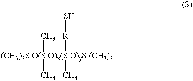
[(CH3)3SiO(SiO)x(SiO)ySi(CH3)3](C)(C)([R]S)C
